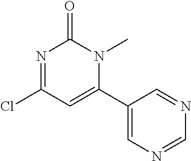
N1=C(Cl)C=C(C2=CN=CN=C2)N(C)C1=O
